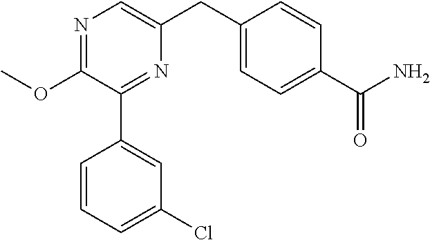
N1=C(OC)C(C2=CC(Cl)=CC=C2)=NC(CC2=CC=C(C(N)=O)C=C2)=C1
